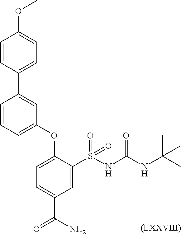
C1(OC)=CC=C(C2=CC(OC3=CC=C(C(=O)N)C=C3S(NC(NC(C)(C)C)=O)(=O)=O)=CC=C2)C=C1.[(LXXVIII)]
